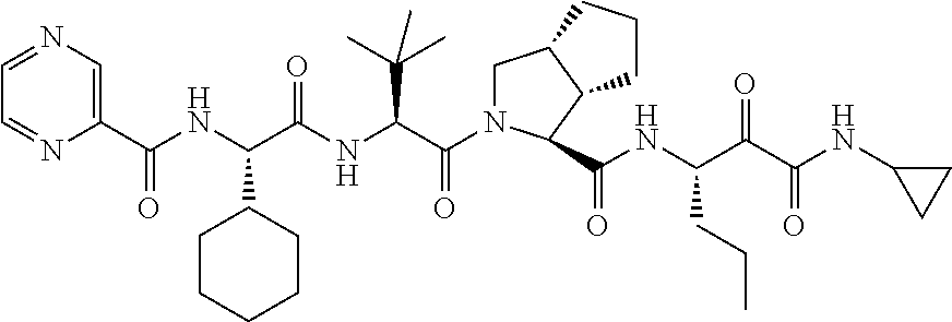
C1=NC=C(C(NC(C(NC(C(N2CC3C(C2C(NC(C(C(NC2CC2)=O)=O)CCC)=O)CCC3)=O)C(C)(C)C)=O)C2CCCCC2)=O)N=C1
